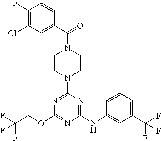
C1CN(C(C2=CC(Cl)=C(F)C=C2)=O)CCN1C1=NC(OCC(F)(F)F)=NC(NC2=CC(C(F)(F)F)=CC=C2)=N1
